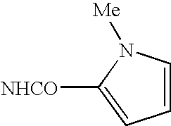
C1([NHCO])=CC=CN1[Me]
